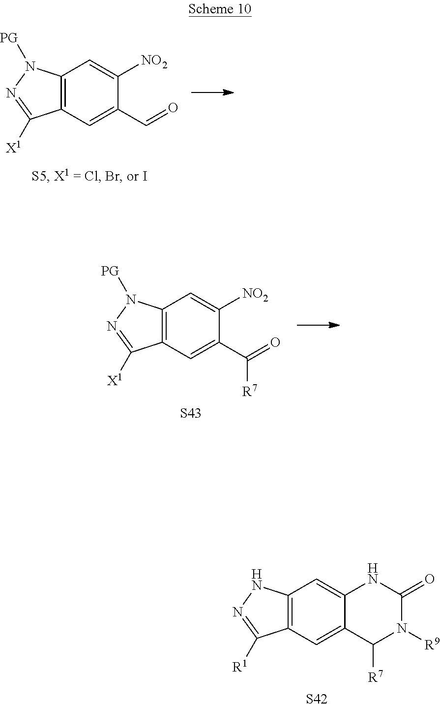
C12=C(C=C3C(=C1)NC(=O)N([R9])C3[R7])C([R1])=NN2.[S42].C12=C(C=C(C=O)C([NO2])=C1)C([X1])=NN2[PG].C12=C(C=C(C(=O)[R7])C([NO2])=C1)C([X1])=NN2[PG].[S43]
